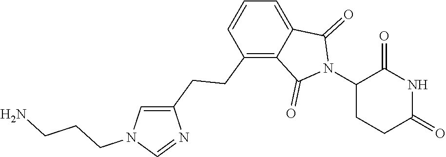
C1(N2C(=O)C3=CC=CC(CCC4=CN(CCCN)C=N4)=C3C2=O)CCC(=O)NC1=O
